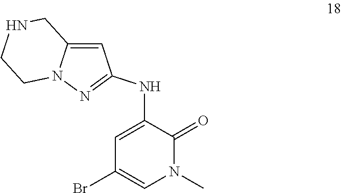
C12=CC(NC3=CC(Br)=CN(C)C3=O)=NN1CCNC2
